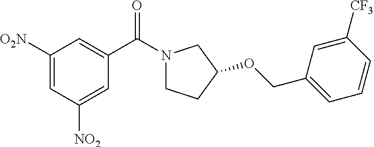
C1([O2N])=CC([NO2])=CC(C(N2CCC(OCC3=CC=CC([CF3])=C3)C2)=O)=C1
